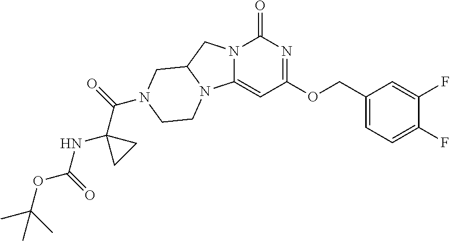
C1(F)=CC=C(COC2=NC(=O)N3C(=C2)N2C(C3)CN(C(=O)C3(NC(=O)OC(C)(C)C)CC3)CC2)C=C1F
